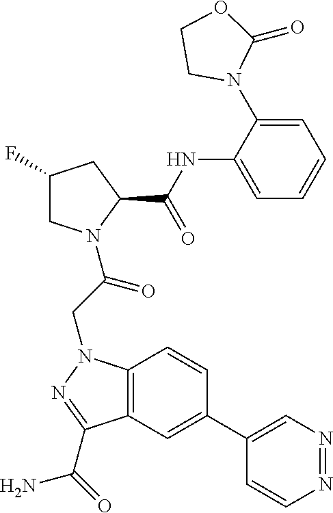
C1(F)CN(C(CN2C3=C(C=C(C4=CN=NC=C4)C=C3)C(C(N)=O)=N2)=O)C(C(NC2=CC=CC=C2N2CCOC2=O)=O)C1
